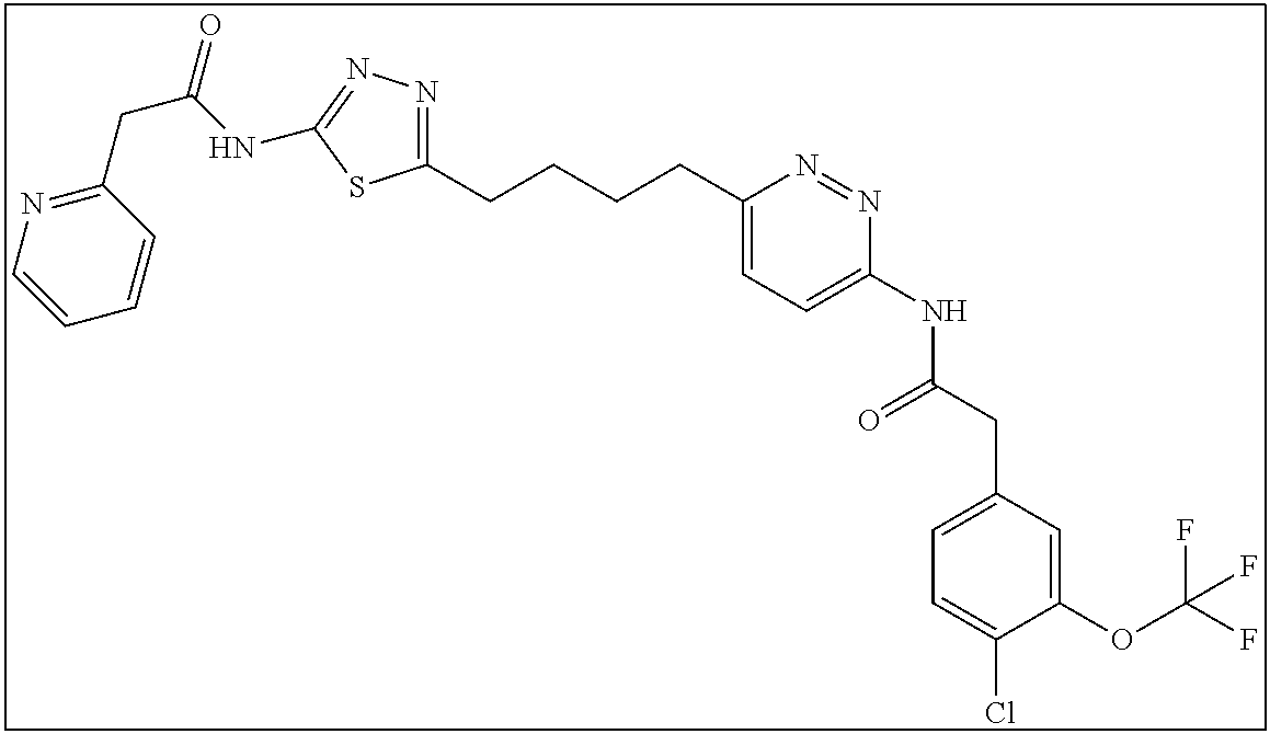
C1(OC(F)(F)F)=CC(CC(NC2=CC=C(CCCCC3=NN=C(NC(CC4=NC=CC=C4)=O)S3)N=N2)=O)=CC=C1Cl
